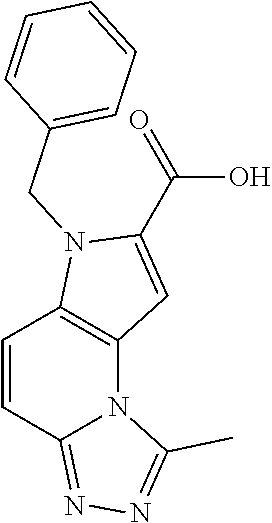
C(O)(C1=CC2=C(N1CC1=CC=CC=C1)C=CC1=NN=C(C)N21)=O
